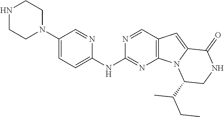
N1CCN(C2=CC=C(NC3=NC4=C(C=N3)C=C3N4C(C(CC)C)CNC3=O)N=C2)CC1
